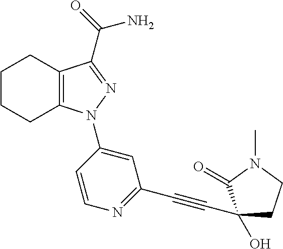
C1CCC2=C(C1)C(C(N)=O)=NN2C1=CC(C#CC2(O)CCN(C)C2=O)=NC=C1
